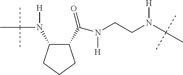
C1(N(C(C)(C)C)[H])C(C(N(CCN(C(C)(C)C)[H])[H])=O)CCC1
